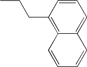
C1=CC(CCC)=C2C(=C1)C=CC=C2
